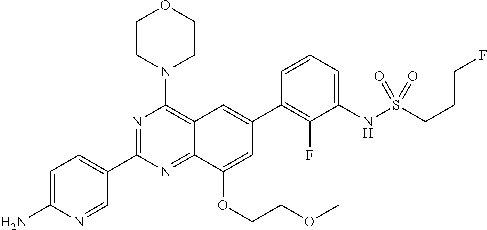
C12=NC(C3=CC=C(N)N=C3)=NC(N3CCOCC3)=C1C=C(C1=C(F)C(NS(CCCF)(=O)=O)=CC=C1)C=C2OCCOC
